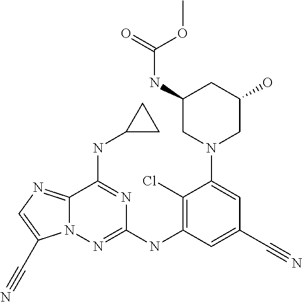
C12=NC=C(C#N)N1N=C(NC1=C(Cl)C(N3CC(O)CC(NC(=O)OC)C3)=CC(C#N)=C1)N=C2NC1CC1
